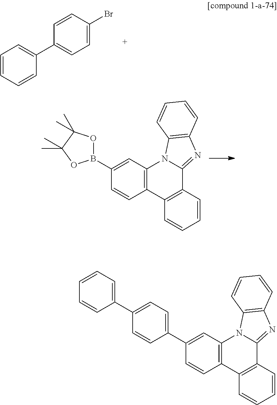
C12=C(C=C(B3OC(C)(C)C(C)(C)O3)C=C1)N1C(=NC3=C1C=CC=C3)C1=C2C=CC=C1.C1=C(C2=CC=C(Br)C=C2)C=CC=C1.C12=C(C=C(C3=CC=C(C4=CC=CC=C4)C=C3)C=C1)N1C(=NC3=C1C=CC=C3)C1=C2C=CC=C1
